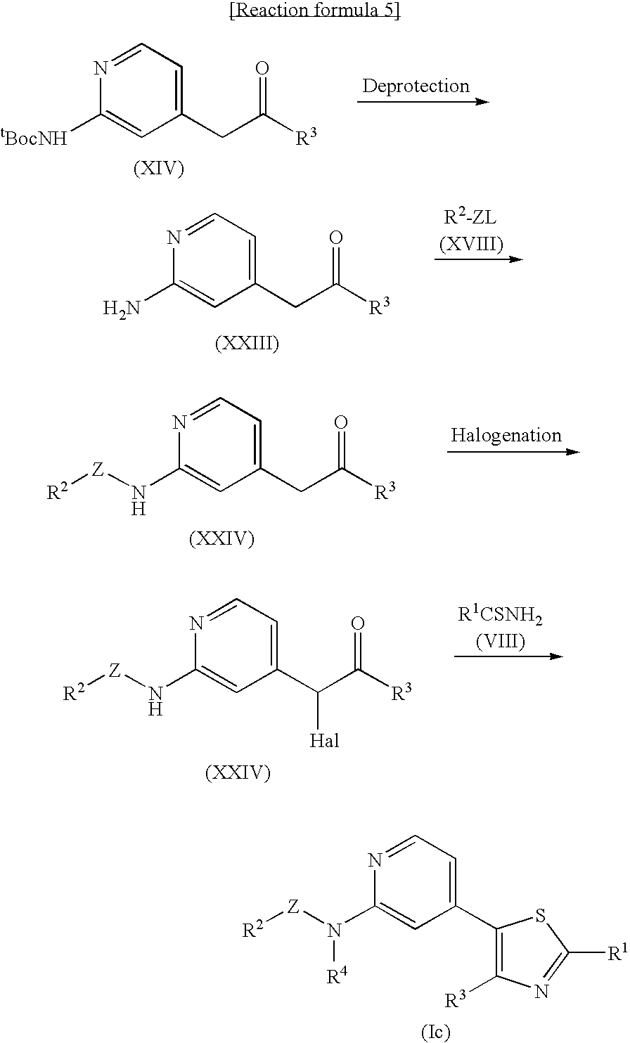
N1=CC=C(CC([R3])=O)C=C1[tBocNH].N1=CC=C(CC([R3])=O)C=C1N.N1=CC=C(CC([R3])=O)C=C1N[Z][R2].N1=CC=C(C(C([R3])=O)[Hal])C=C1N[Z][R2].N1=CC=C(C2=C([R3])N=C([R1])S2)C=C1N([Z][R2])[R4]
